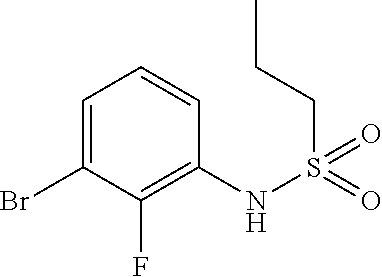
C1=C(Br)C(F)=C(NS(CCC)(=O)=O)C=C1
